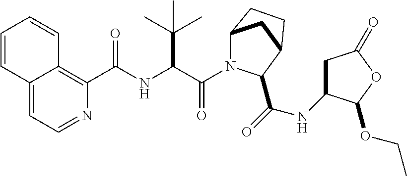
C(=O)(C(C(C)(C)C)NC(=O)C1=C2C(=CC=N1)C=CC=C2)N1C2CC(CC2)C1C(NC1CC(=O)OC1OCC)=O
